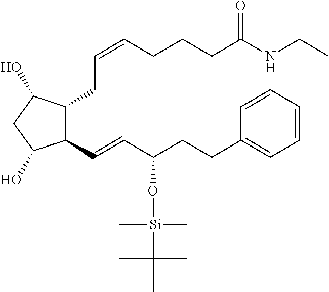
C(=CCCCC(NCC)=O)CC1C(C=CC(CCC2=CC=CC=C2)O[Si](C(C)(C)C)(C)C)C(O)CC1O
